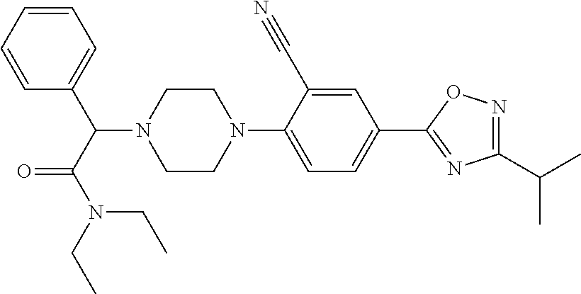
N1(C(C2=CC=CC=C2)C(N(CC)CC)=O)CCN(C2=CC=C(C3=NC(C(C)C)=NO3)C=C2C#N)CC1
